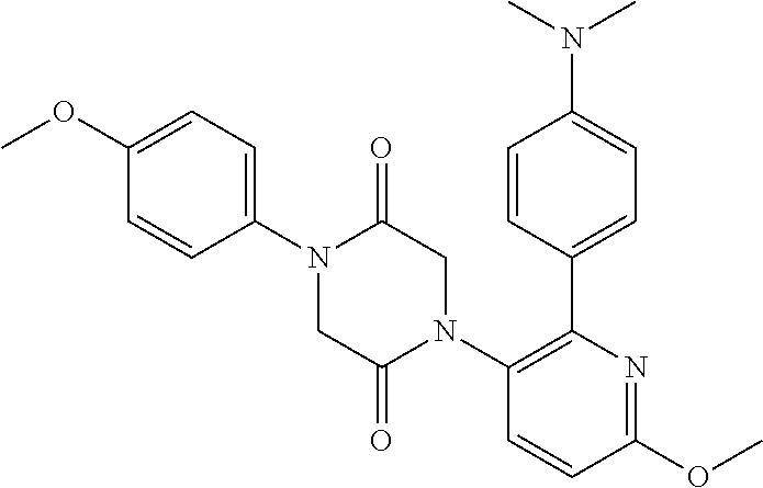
C1=CC(C2=C(N3CC(=O)N(C4=CC=C(OC)C=C4)CC3=O)C=CC(OC)=N2)=CC=C1N(C)C
